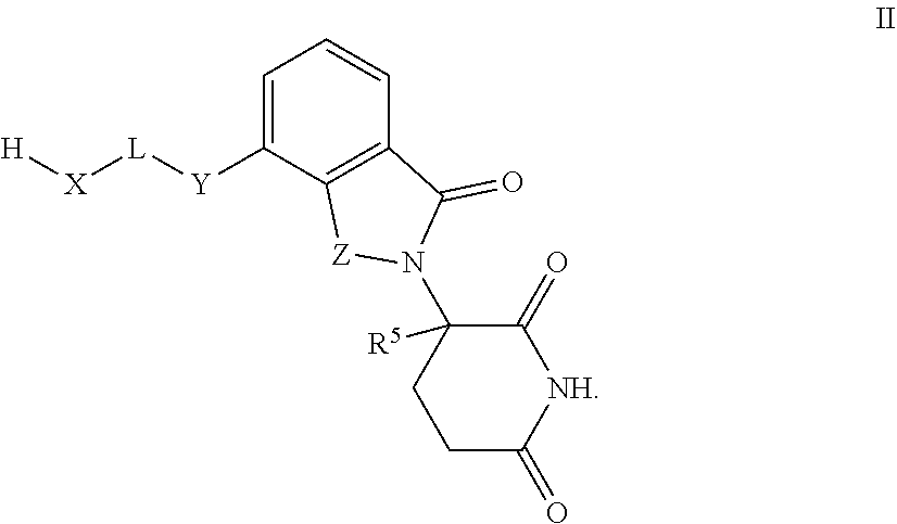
C1C(=O)[NH]C(=O)C([R5])(N2[Z]C3=C(C=CC=C3[Y][L][X][H])C2=O)C1
